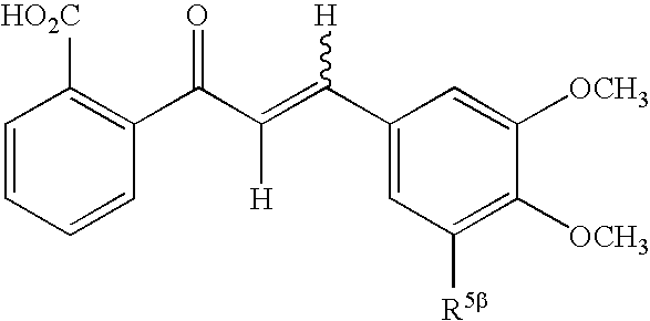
C1=CC=CC(C(C(=C(C2=CC([R5b])=C([OCH3])C([OCH3])=C2)[H])[H])=O)=C1[HO2C]
